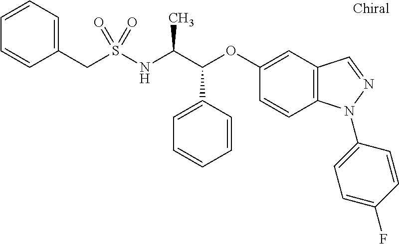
C(S(NC(C(OC1=CC2=C(C=C1)N(C1=CC=C(F)C=C1)N=C2)C1=CC=CC=C1)C)(=O)=O)C1=CC=CC=C1
